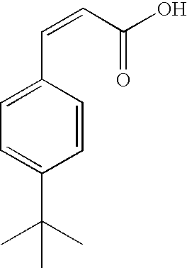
C1(C=CC(O)=O)=CC=C(C(C)(C)C)C=C1
